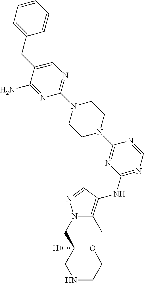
C1(N2CCN(C3=NC(NC4=C(C)N(CC5([H])CNCCO5)N=C4)=NC=N3)CC2)=NC=C(CC2=CC=CC=C2)C(N)=N1
